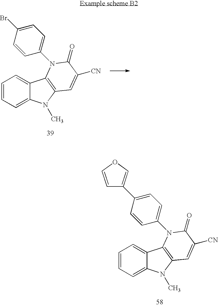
C1=CC=C2C(=C1)C1=C(N2C)C=C([CN])C(=O)N1C1=CC=C(Br)C=C1.C1=CC=C2C(=C1)C1=C(N2C)C=C([CN])C(=O)N1C1=CC=C(C2=COC=C2)C=C1
